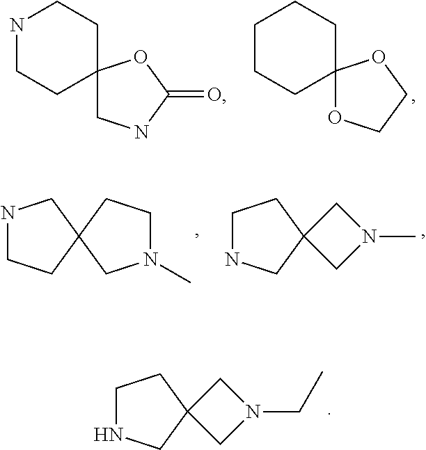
N1CCC2(CC1)CNC(=O)O2.C1CCC2(CC1)OCCO2.N1CCC2(C1)CN(C)CC2.C1NCC2(C1)CN(C)C2.C1NCC2(C1)CN(CC)C2
